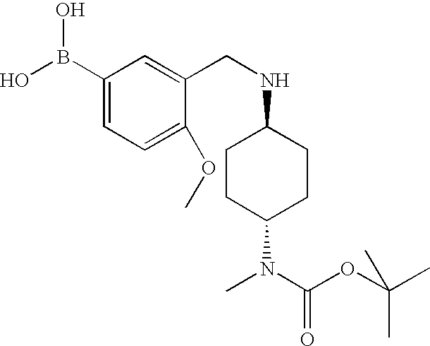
C1CC(N(C(=O)OC(C)(C)C)C)CCC1NCC1=CC(B(O)O)=CC=C1OC
